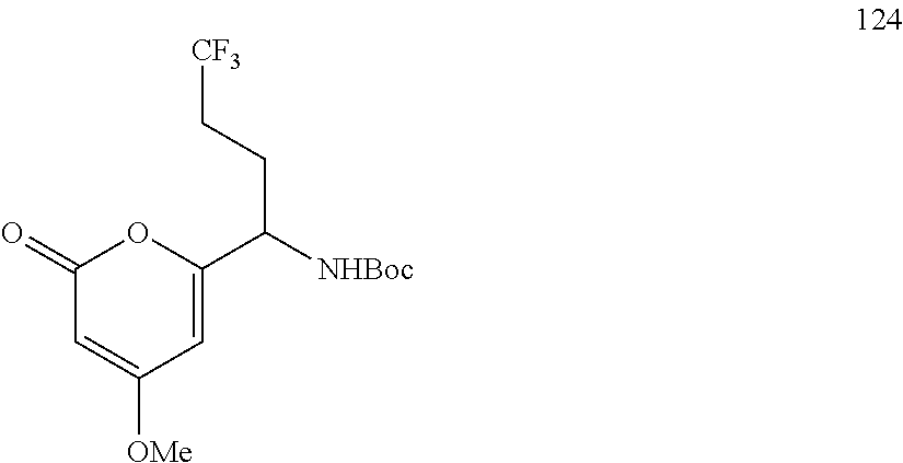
C1(=O)C=C([OMe])C=C(C([NHBoc])CC[CF3])O1
